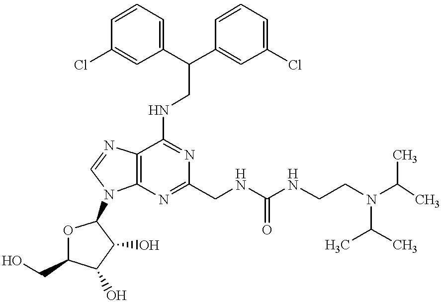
C12=C(N=C(CNC(=O)NCCN(C(C)C)C(C)C)N=C1NCC(C1=CC=CC(Cl)=C1)C1=CC(Cl)=CC=C1)N(C1OC(CO)C(O)C1O)C=N2
